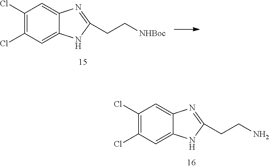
C1(Cl)=C(Cl)C=C2C(=C1)N=C(CCN)N2.C1(Cl)=C(Cl)C=C2C(=C1)N=C(CC[NHBoc])N2
